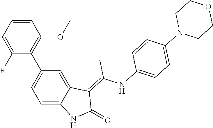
C1=CC=C(F)C(C2=CC=C3C(=C2)C(=C(NC2=CC=C(N4CCOCC4)C=C2)C)C(=O)N3)=C1OC
